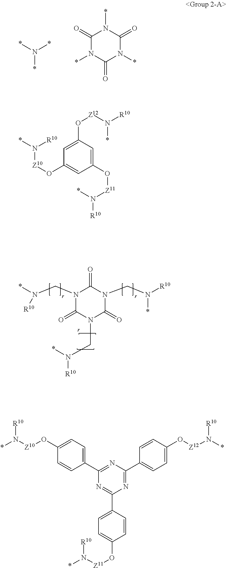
*N(*)*.C1(=O)N(*)C(=O)N(*)C(=O)N1*.N1(CN(*)[R10])C(=O)N(CN(*)[R10])C(=O)N(CN([R10])*)C1=O.C1(O[Z11]N(*)[R10])=CC(O[Z12]N([R10])*)=CC(O[Z10]N(*)[R10])=C1.N1=C(C2=CC=C(O[Z12]N(*)[R10])C=C2)N=C(C2=CC=C(O[Z10]N(*)[R10])C=C2)N=C1C1=CC=C(O[Z11]N(*)[R10])C=C1
